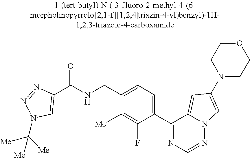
C1(CNC(C2=CN(C([Me])([Me])[Me])N=N2)=O)=CC=C(C2=NC=NN3C2=CC(N2CCOCC2)=C3)C(F)=C1[Me]
